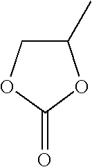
O=C1OC(C)CO1
